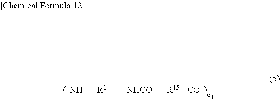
CN[R14][NHCO][R15][CO]C
